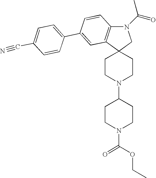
C12(CCN(C3CCN(C(=O)OCC)CC3)CC1)CN(C(=O)C)C1=C2C=C(C2=CC=C(C#N)C=C2)C=C1
